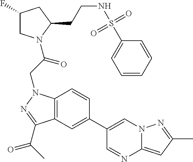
C1(F)CN(C(CN2C3=C(C(C(C)=O)=N2)C=C(C2=CN4C(=CC(C)=N4)N=C2)C=C3)=O)C(CCNS(C2=CC=CC=C2)(=O)=O)C1
